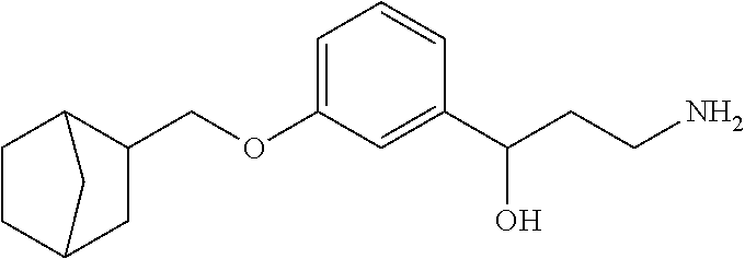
C1=C(OCC2C3CCC(C2)C3)C=C(C(CCN)O)C=C1
